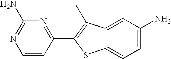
C1=CC(C2=C(C)C3=CC(N)=CC=C3S2)=NC(N)=N1
